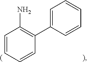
C1(N)=C(C2=CC=CC=C2)C=CC=C1
